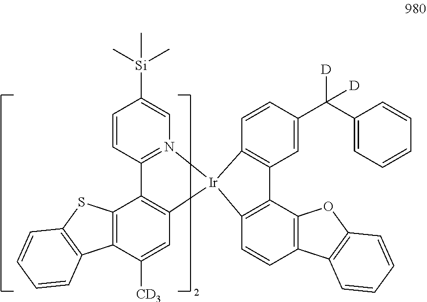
C1=CC2=N(C=C1[Si](C)(C)C)[Ir]1(C3=C2C2=C(C([CD3])=C3)C3=C(S2)C=CC=C3)C2=C(C=C(C(C3=CC=CC=C3)([D])[D])C=C2)C2=C1C=CC1=C2OC2=C1C=CC=C2
